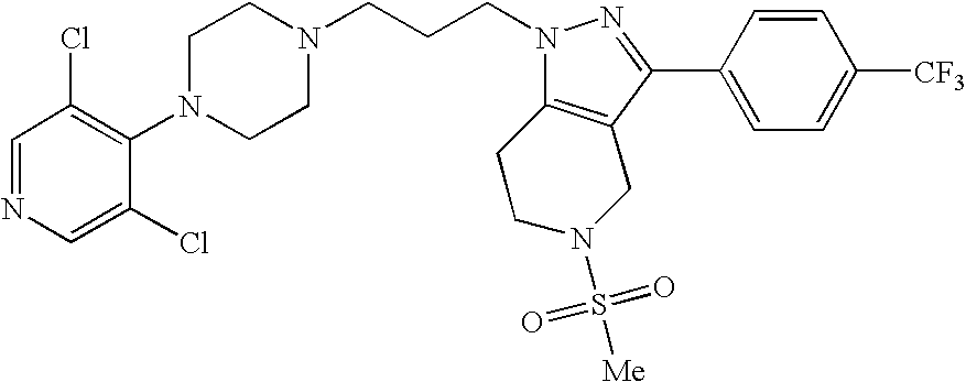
C1=NC=C(Cl)C(N2CCN(CCCN3N=C(C4=CC=C([CF3])C=C4)C4=C3CCN(S([Me])(=O)=O)C4)CC2)=C1Cl
